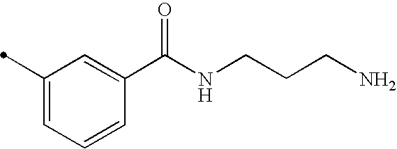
C1(C)=CC=CC(C(NCCCN)=O)=C1
